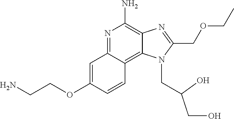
N1=C2C(=C3C(=C1N)N=C(COCC)N3CC(CO)O)C=CC(OCCN)=C2
